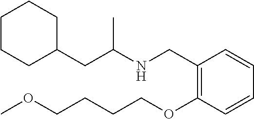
C1=CC=CC(CNC(CC2CCCCC2)C)=C1OCCCCOC
